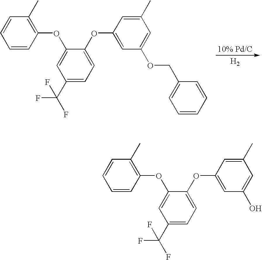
[H2].C1=CC=CC(OC2=CC(C(F)(F)F)=CC=C2OC2=CC(OCC3=CC=CC=C3)=CC(C)=C2)=C1C.C1=CC=CC(OC2=CC(C(F)(F)F)=CC=C2OC2=CC(O)=CC(C)=C2)=C1C
